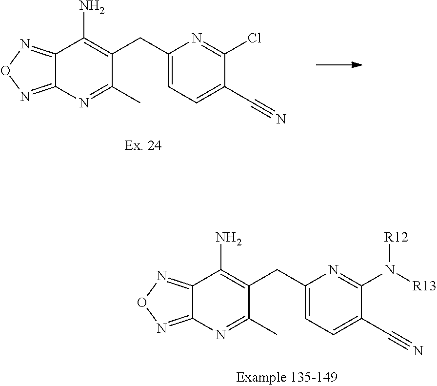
C12=NON=C1N=C(C)C(CC1=CC=C(C#N)C(N([R13])[R12])=N1)=C2N.C12=NON=C1N=C(C)C(CC1=CC=C(C#N)C(Cl)=N1)=C2N
